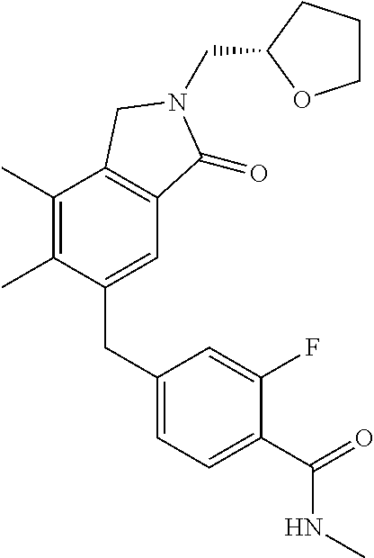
C1(CC2=CC=C(C(NC)=O)C(F)=C2)=CC2=C(C(C)=C1C)CN(CC1OCCC1)C2=O
